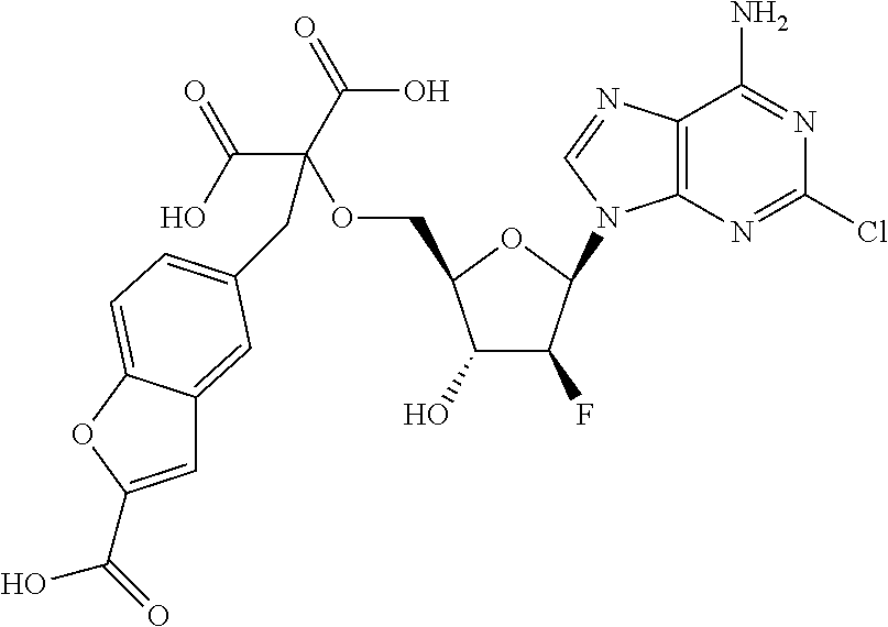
C1(O)C(F)C(N2C3=C(N=C2)C(N)=NC(Cl)=N3)OC1COC(C(O)=O)(C(=O)O)CC1=CC=C2C(=C1)C=C(C(=O)O)O2
